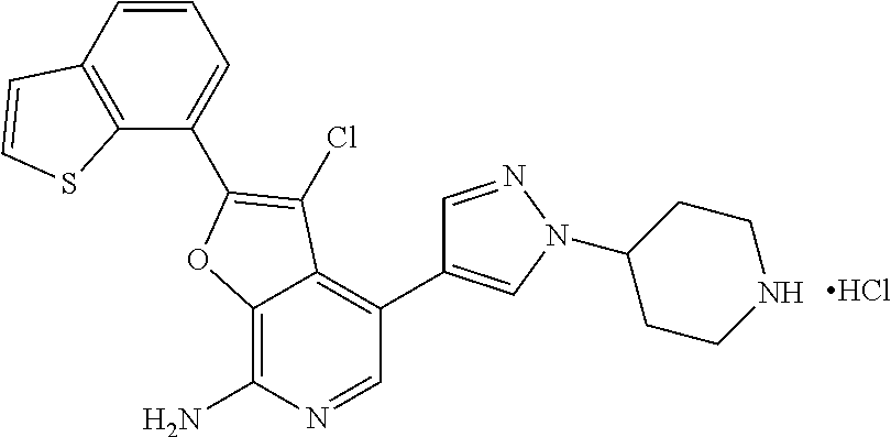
C12=C(C=CC=C1C1=C(Cl)C3=C(C4=CN(C5CCNCC5)N=C4)C=NC(N)=C3O1)C=CS2.Cl
